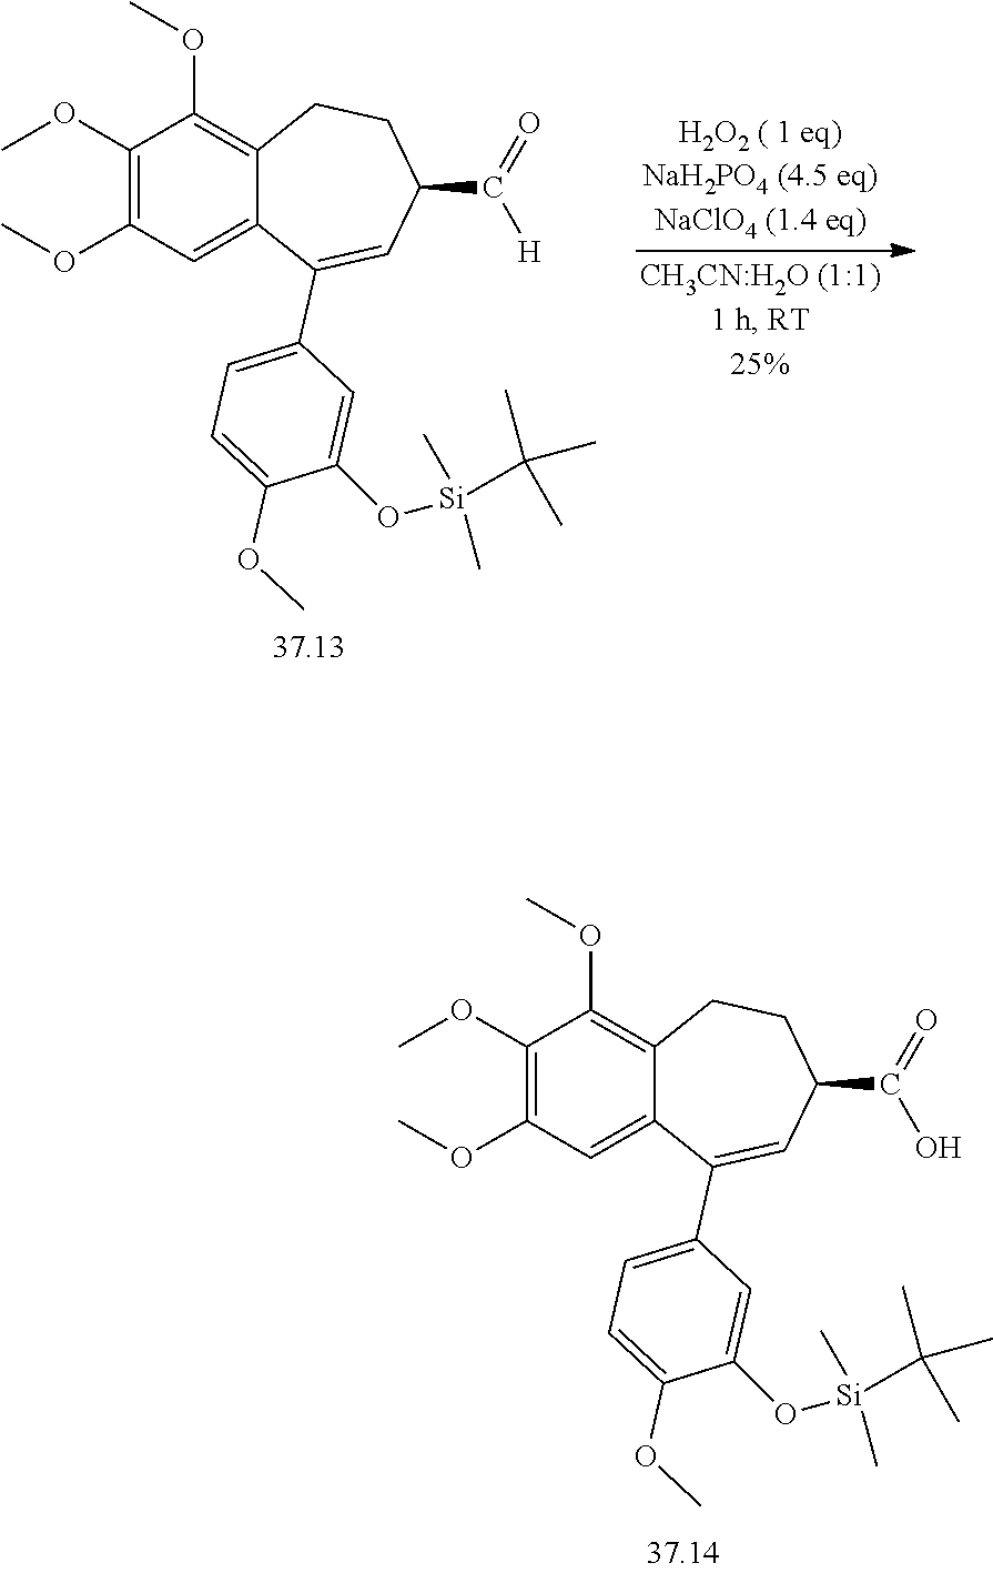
C1(OC)=C(OC)C=C2C(=C1OC)CCC(C(=O)O)C=C2C1=CC=C(OC)C(O[Si](C)(C)C(C)(C)C)=C1.C1(OC)=C(OC)C=C2C(=C1OC)CCC(C(=O)[H])C=C2C1=CC=C(OC)C(O[Si](C)(C)C(C)(C)C)=C1
